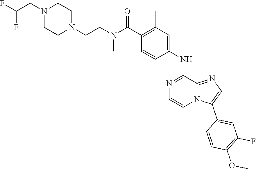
C1(C(N(CCN2CCN(CC(F)F)CC2)C)=O)=C(C)C=C(NC2=NC=CN3C2=NC=C3C2=CC(F)=C(OC)C=C2)C=C1
